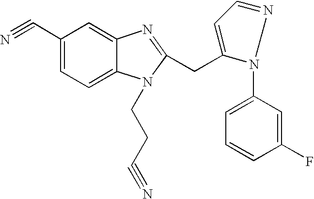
N#CC1=CC=C2C(=C1)N=C(CC1=CC=NN1C1=CC=CC(F)=C1)N2CCC#N
